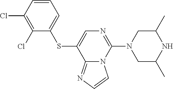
C1=CC(Cl)=C(Cl)C(SC2=CN=C(N3CC(C)NC(C)C3)N3C2=NC=C3)=C1
